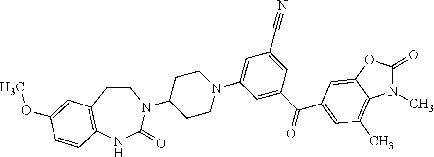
C1CC2=C(NC(=O)N1C1CCN(C3=CC(C#N)=CC(C(=O)C4=CC(C)=C5C(=C4)OC(=O)N5C)=C3)CC1)C=CC(OC)=C2
